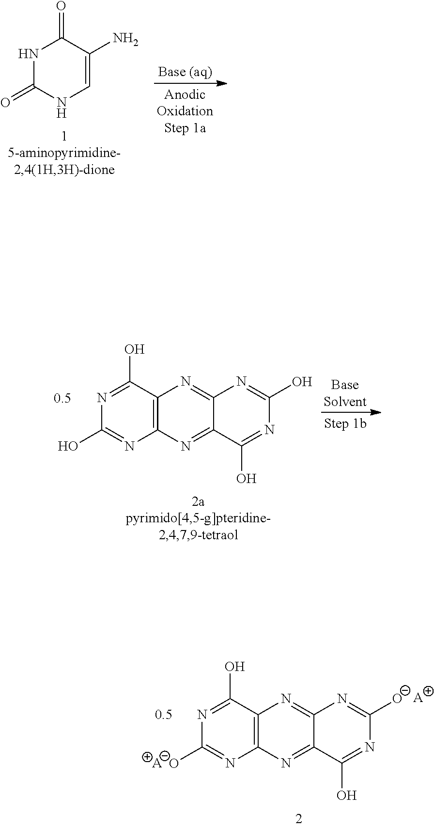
N1C(=O)NC=C(N)C1=O.N1=C(O)C2=C(N=C1O)N=C1C(=N2)N=C(O)N=C1O.N1=C(O)C2=C(N=C1O)N=C1C(=N2)N=C([O-])N=C1O.[A].[A]
